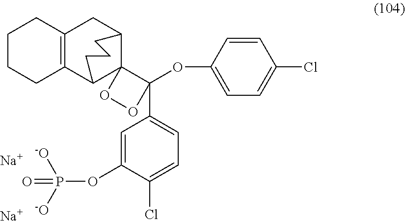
C12=C(C3C4(C(C1)CCC3)C(OC1=CC=C(Cl)C=C1)(C1=CC=C(Cl)C(OP(=O)([-O])[-O])=C1)OO4)CCCC2.[Na].[Na]
